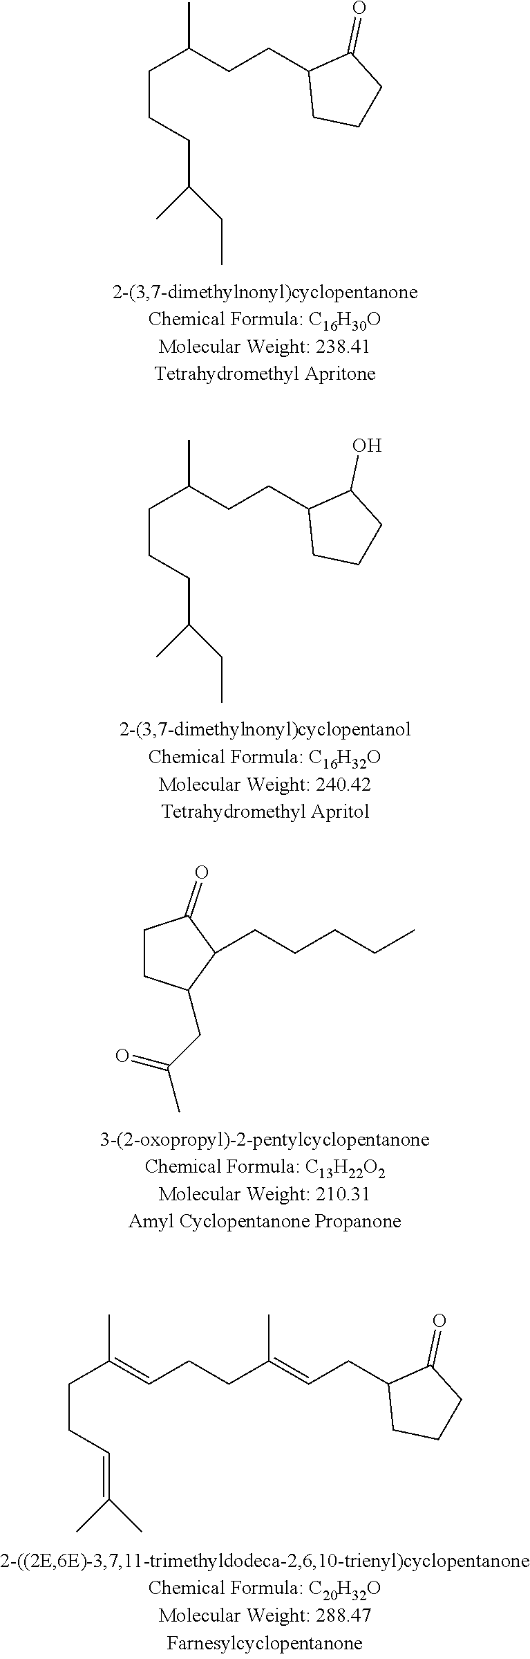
C(C(CCC1CCCC1=O)C)CCC(C)CC.C(C(CCC1CCCC1O)C)CCC(C)CC.C1CC(CC(=O)C)C(CCCCC)C1=O.C(C(=CCCC(=CCC1CCCC1=O)C)C)CC=C(C)C
